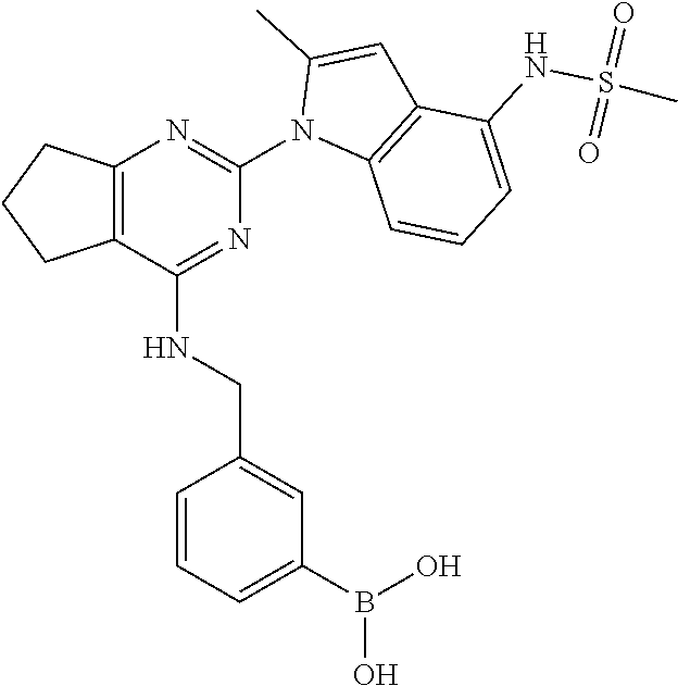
C12=C(C(NCC3=CC(B(O)O)=CC=C3)=NC(N3C4=C(C=C3C)C(NS(C)(=O)=O)=CC=C4)=N1)CCC2
